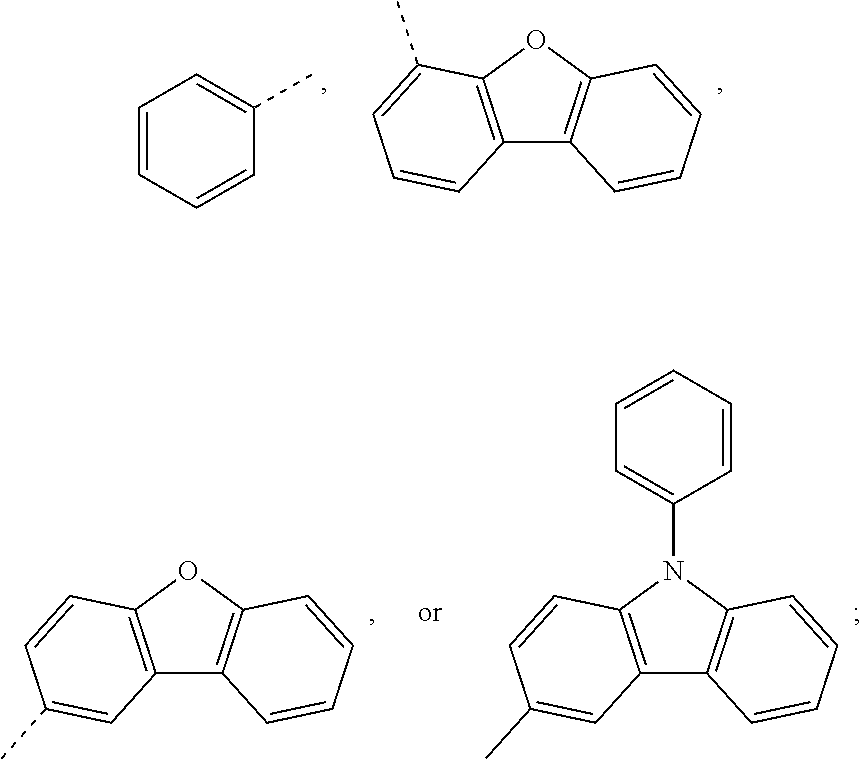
C1=CC=CC(C)=C1.C12=C(OC3=C1C=CC=C3)C(C)=CC=C2.C12=C(OC3=C1C=CC=C3)C=CC(C)=C2.C12=C(N(C3=CC=CC=C3)C3=C1C=CC=C3)C=CC(C)=C2
